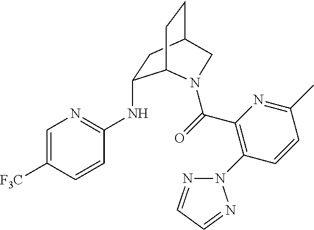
C1=C([F3C])C=CC(NC2CC3CCC2N(C(=O)C2=C(N4N=CC=N4)C=CC(C)=N2)C3)=N1
